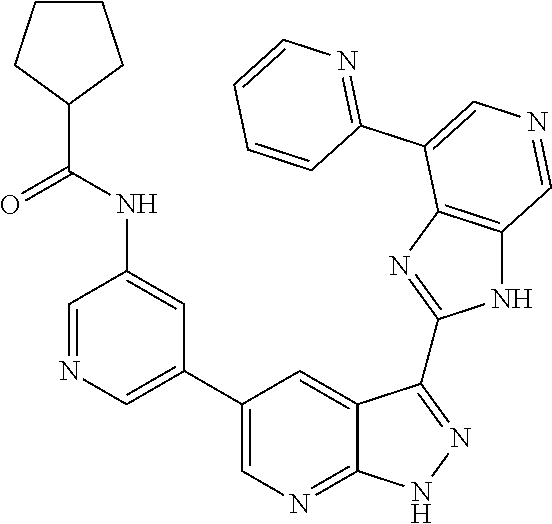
C1=NC=C(C2=CN=C3C(=C2)C(C2=NC4=C(N2)C=NC=C4C2=NC=CC=C2)=NN3)C=C1NC(C1CCCC1)=O
